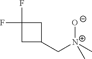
C1C(C[N+](C)([O-])C)CC1(F)F
